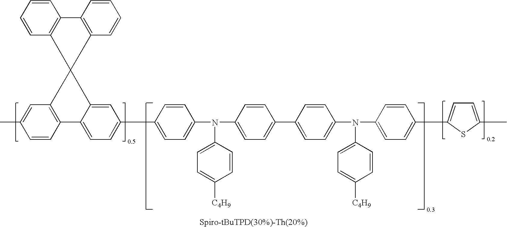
C1=CC=CC2=C1C1=C(C=CC=C1)C21C2=CC(C3=CC=C(N(C4=CC=C([C4H9])C=C4)C4=CC=C(C5=CC=C(N(C6=CC=C([C4H9])C=C6)C6=CC=C(C7=CC=C(C)S7)C=C6)C=C5)C=C4)C=C3)=CC=C2C2=C1C=C(C)C=C2
